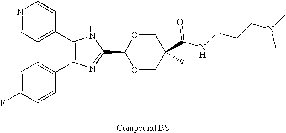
C1(C2=CC=NC=C2)=C(C2=CC=C(F)C=C2)N=C(C2OCC(C(NCCCN(C)C)=O)(C)CO2)N1
